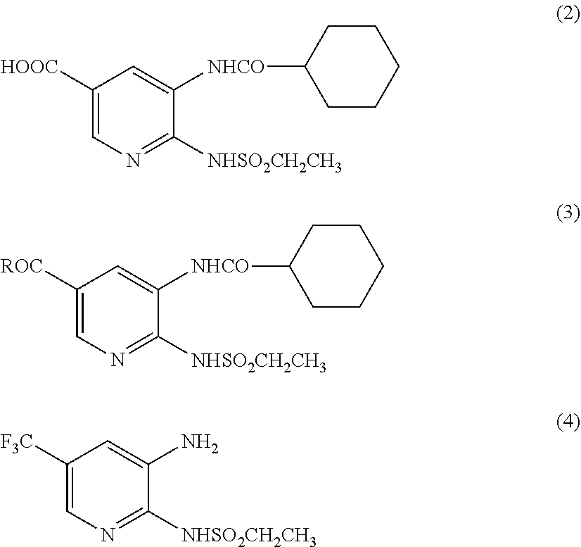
C1([HOOC])=CN=C([NHSO2CH2CH3])C([NHCO]C2CCCCC2)=C1.C1([ROC])=CN=C([NHSO2CH2CH3])C([NHCO]C2CCCCC2)=C1.C1([F3C])=CN=C([NHSO2CH2CH3])C(N)=C1
